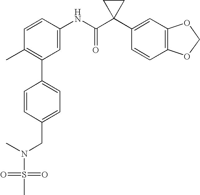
C1=CC(NC(C2(C3=CC4=C(C=C3)OCO4)CC2)=O)=CC(C2=CC=C(CN(C)S(=O)(=O)C)C=C2)=C1C
